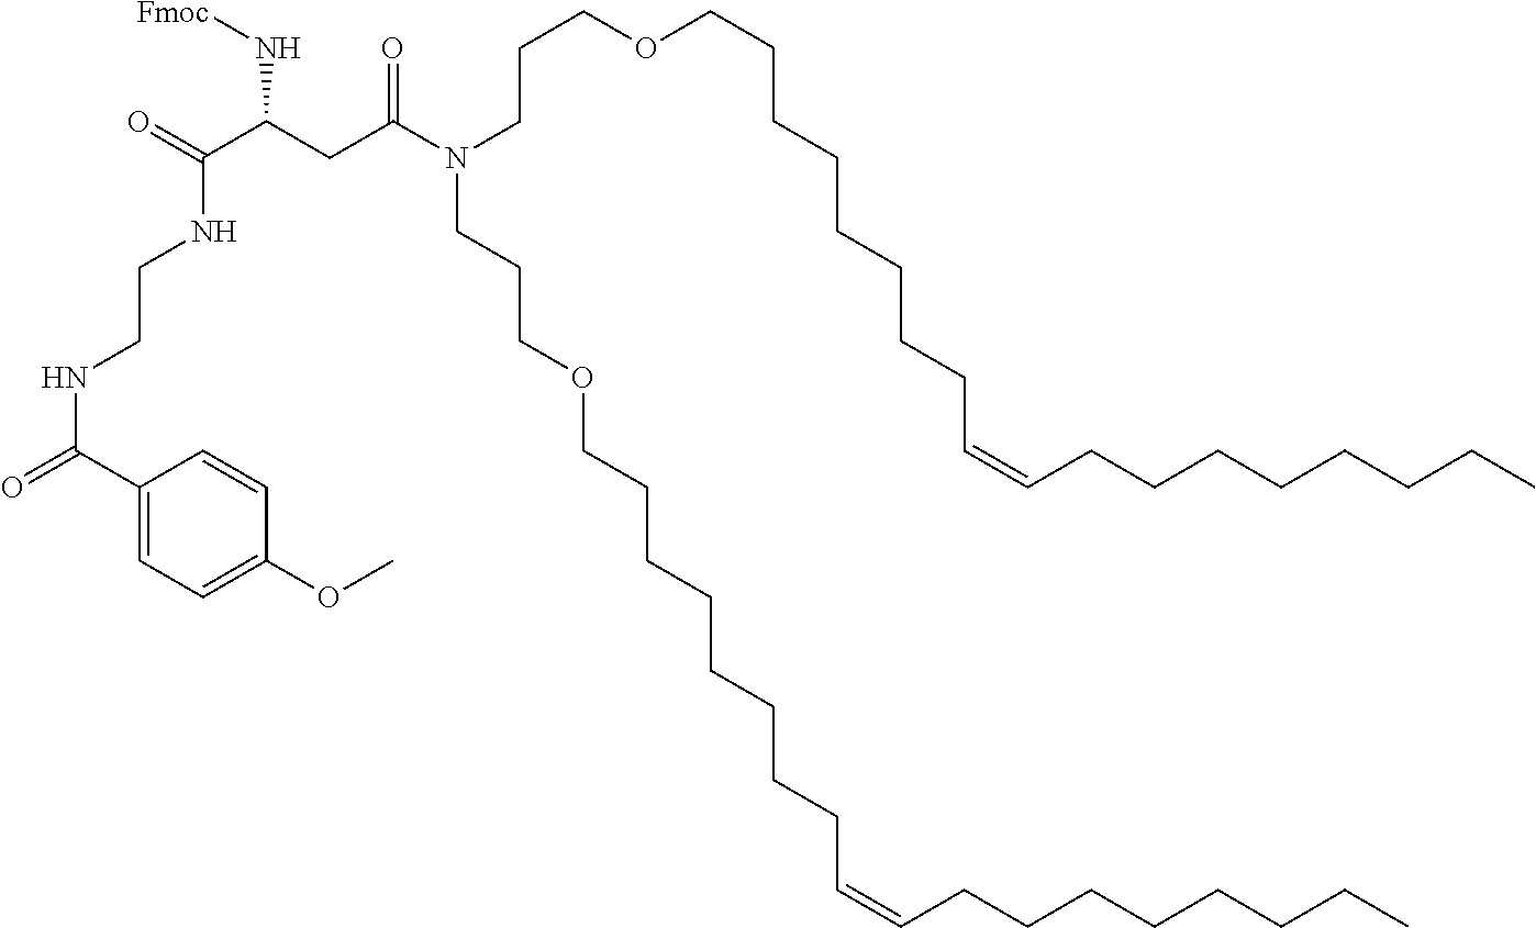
C1(C(=O)NCCNC(C(CC(N(CCCOCCCCCCCCC=CCCCCCCCC)CCCOCCCCCCCCC=CCCCCCCCC)=O)N[Fmoc])=O)=CC=C(OC)C=C1
